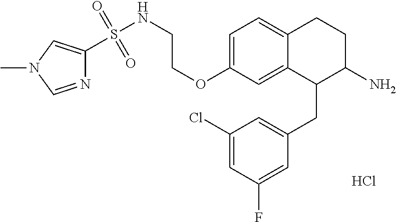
C1=C(OCCNS(=O)(=O)C2=CN(C)C=N2)C=C2C(=C1)CCC(N)C2CC1=CC(Cl)=CC(F)=C1.Cl
